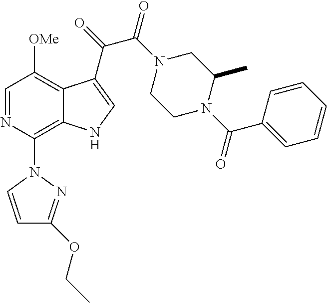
C1=NC(N2C=CC(OCC)=N2)=C2C(=C1[OMe])C(C(=O)C(N1CCN(C(C3=CC=CC=C3)=O)C(C)C1)=O)=CN2
